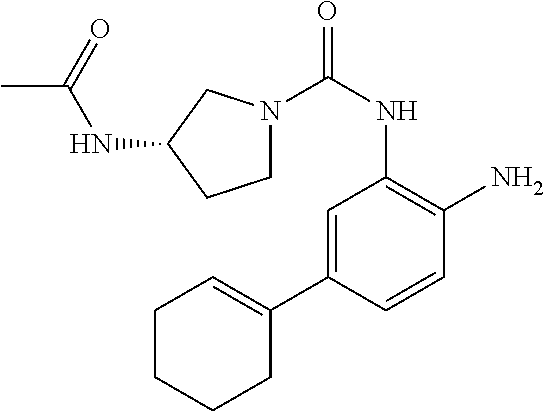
C1N(C(NC2=C(N)C=CC(C3=CCCCC3)=C2)=O)CC(NC(C)=O)C1
